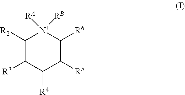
C1([R2])C([R3])C([R4])C([R5])C([R6])[N+]1([RB])[RA]
